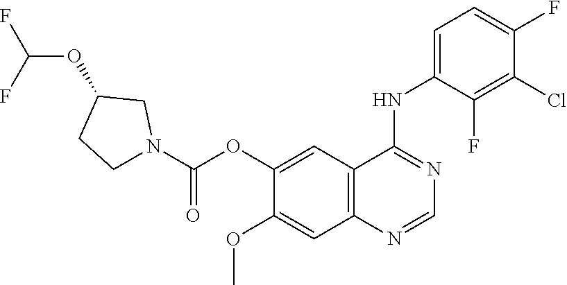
C12=C(C=C(OC(N3CC(OC(F)F)CC3)=O)C(OC)=C1)C(NC1=CC=C(F)C(Cl)=C1F)=NC=N2
